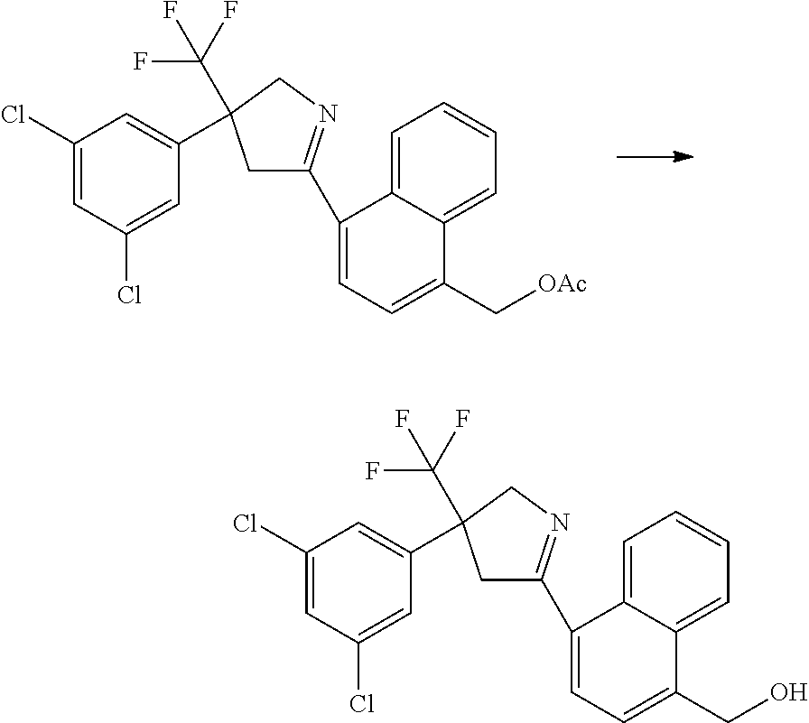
C1=C2C(=CC=C1)C(C[OAc])=CC=C2C1=NCC(C(F)(F)F)(C2=CC(Cl)=CC(Cl)=C2)C1.C1=C2C(=CC=C1)C(CO)=CC=C2C1=NCC(C(F)(F)F)(C2=CC(Cl)=CC(Cl)=C2)C1
